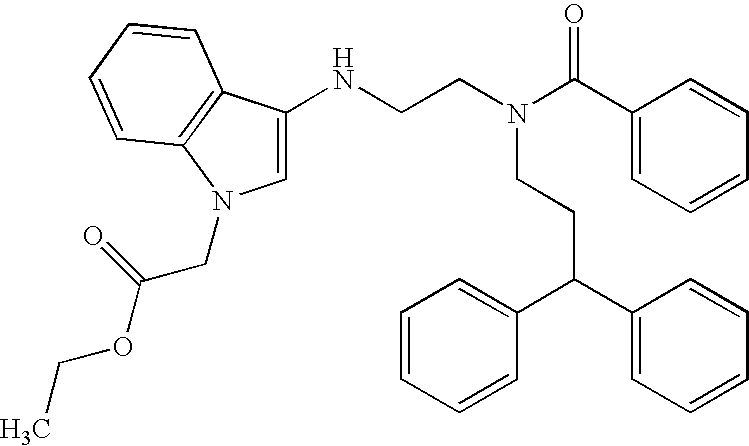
C1(NCCN(C(C2=CC=CC=C2)=O)CCC(C2=CC=CC=C2)C2=CC=CC=C2)=CN(CC(OCC)=O)C2=C1C=CC=C2
